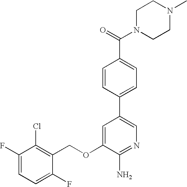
C1(F)=CC=C(F)C(COC2=CC(C3=CC=C(C(=O)N4CCN(C)CC4)C=C3)=CN=C2N)=C1Cl
